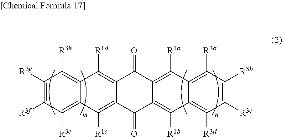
C1([R3g])=C([R3f])C([R3e])=C2C(=C1[R3h])C([R1d])=C1C(=C2[R1c])C(=O)C2=C([R1b])C3=C([R3d])C([R3c])=C([R3b])C([R3a])=C3C([R1a])=C2C1=O
